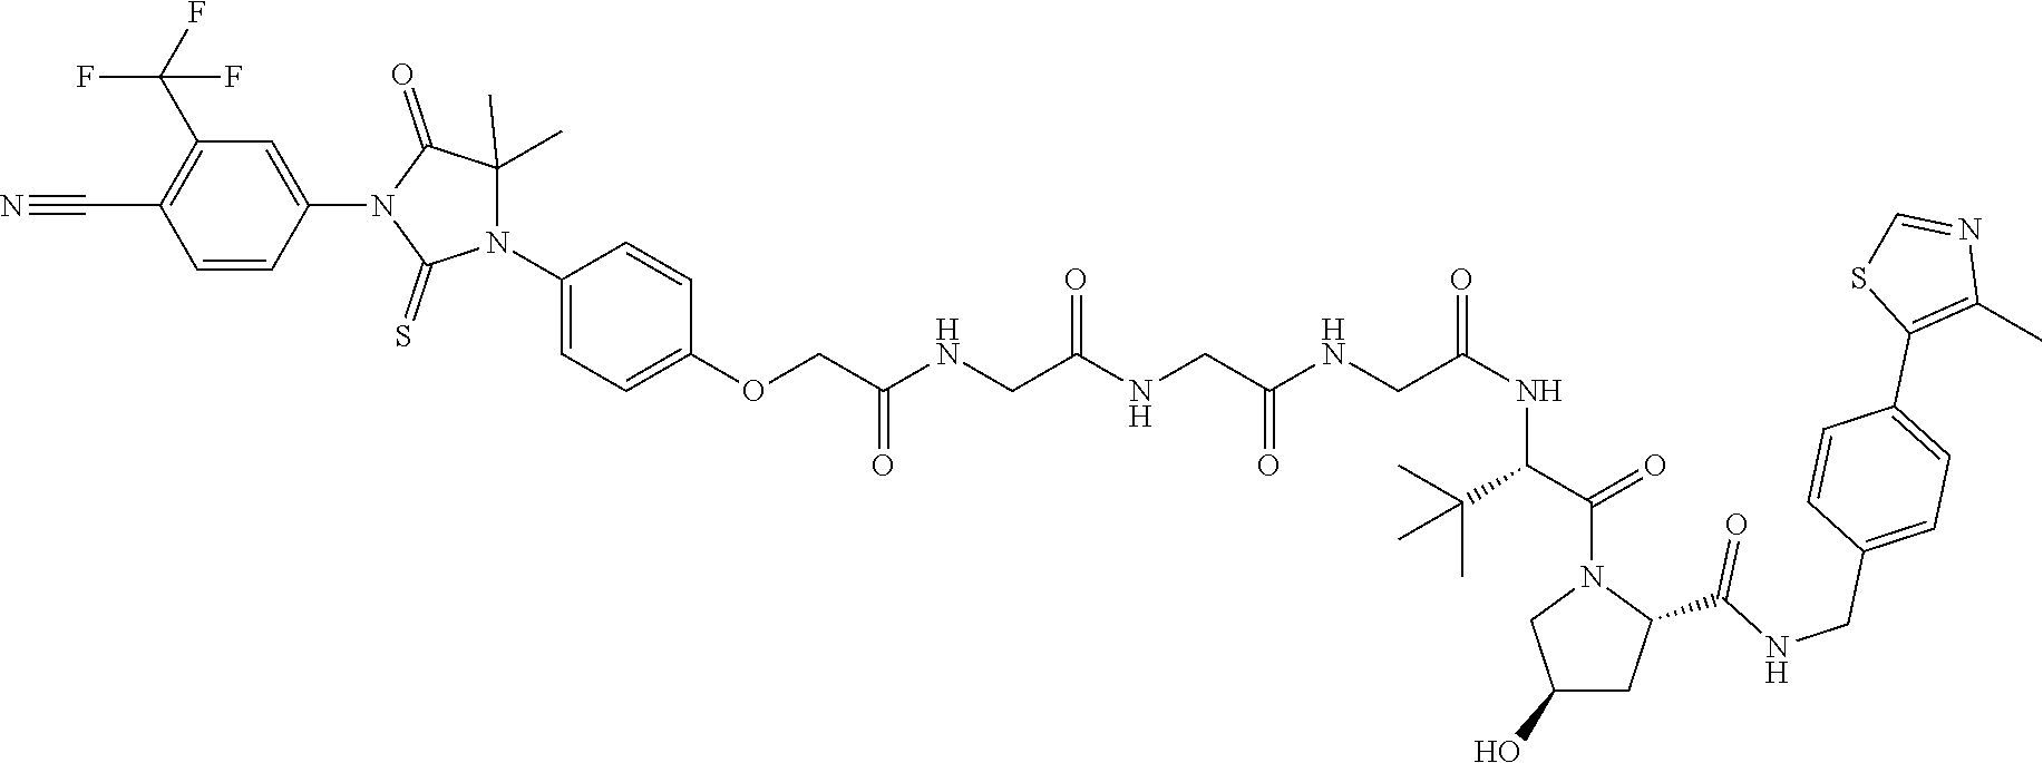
C1=CC(N2C(=S)N(C3=CC=C(OCC(NCC(NCC(NCC(NC(C(C)(C)C)C(N4CC(O)CC4C(NCC4=CC=C(C5=C(C)N=CS5)C=C4)=O)=O)=O)=O)=O)=O)C=C3)C(C)(C)C2=O)=CC(C(F)(F)F)=C1C#N
